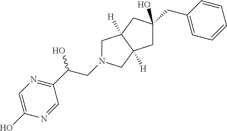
C1C(CC2=CC=CC=C2)(O)CC2([H])C1([H])CN(CC(O)C1=NC=C(O)N=C1)C2
